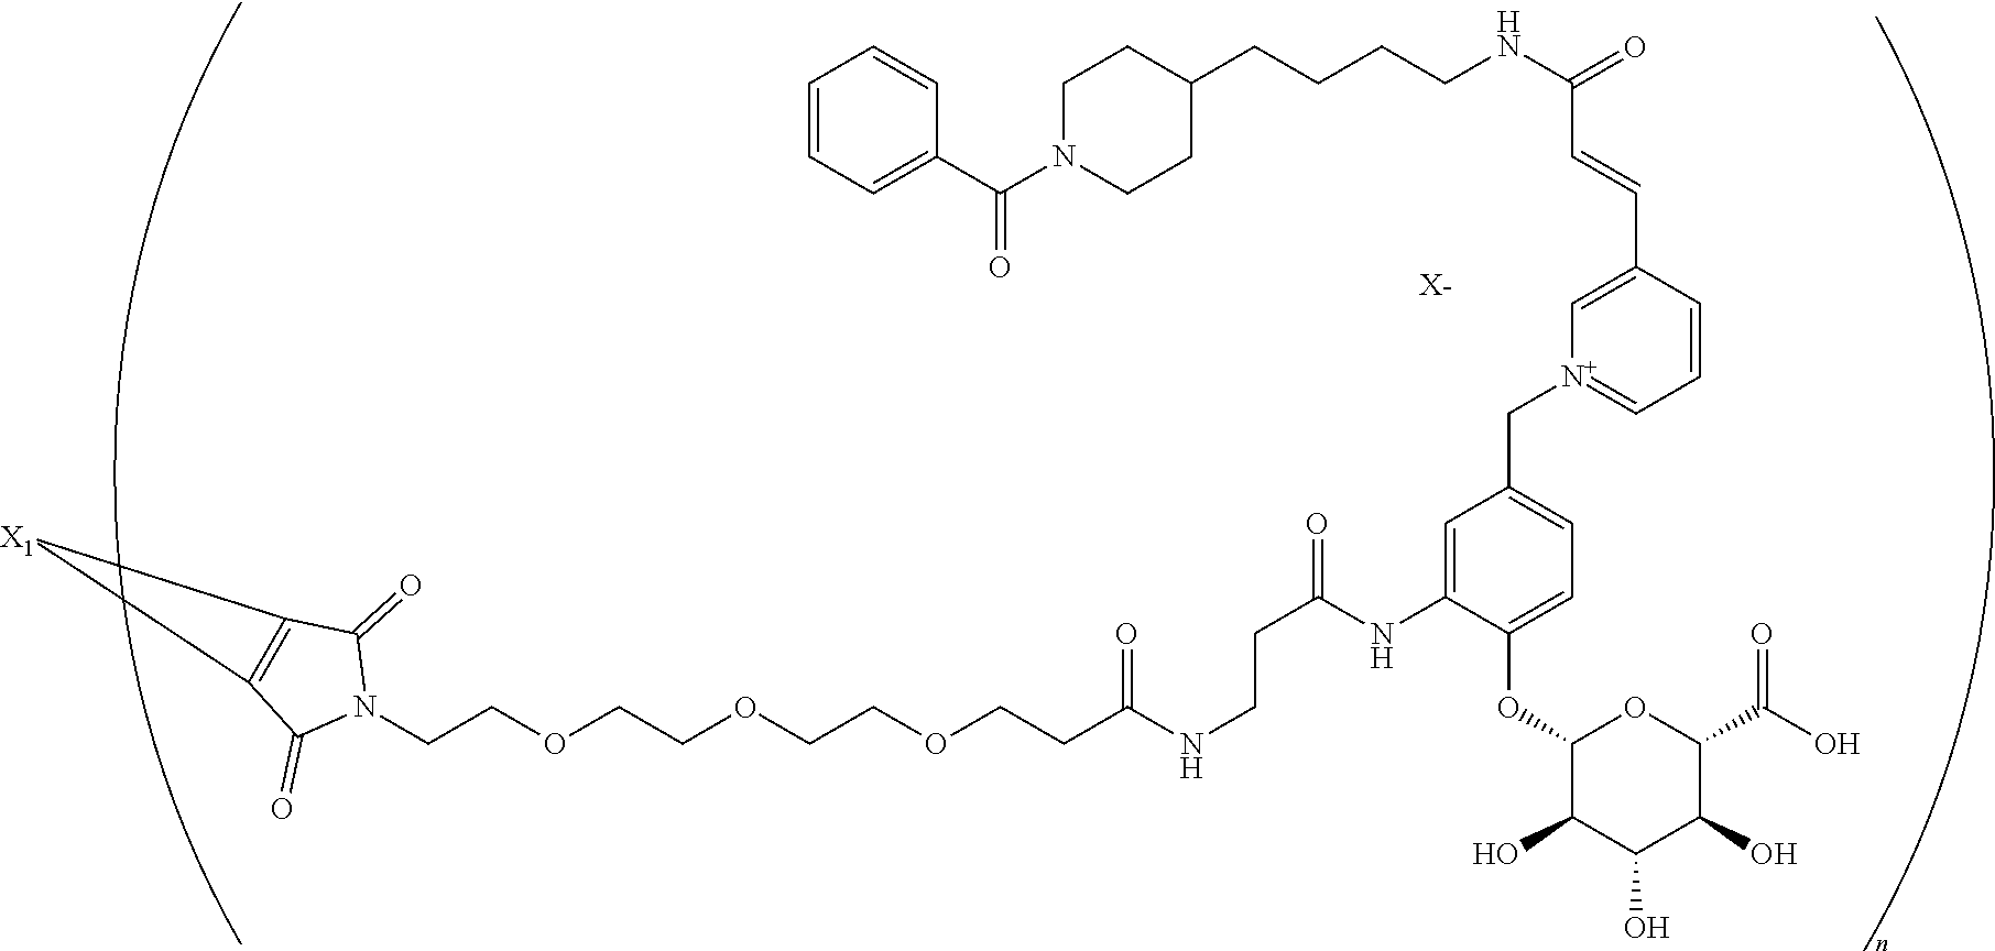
C(COCCOCCOCCC(NCCC(=O)NC1=CC(C[N+]2=CC=CC(C=CC(NCCCCC3CCN(C(C4=CC=CC=C4)=O)CC3)=O)=C2)=CC=C1OC1C(O)C(O)C(O)C(C(O)=O)O1)=O)N1C(=O)C2=C(C1=O)[X1]2.[X-]
